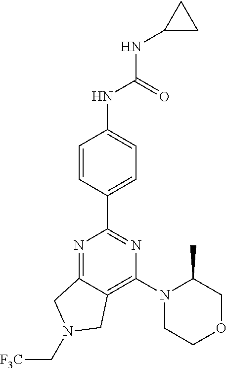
C12=C(N3CCOCC3C)N=C(C3=CC=C(NC(NC4CC4)=O)C=C3)N=C1CN(C[F3C])C2
